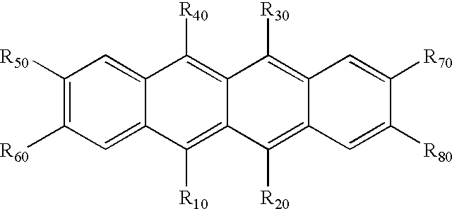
C1([R50])=C([R60])C=C2C(=C1)C([R40])=C1C(=C2[R10])C([R20])=C2C(=C1[R30])C=C([R70])C([R80])=C2
